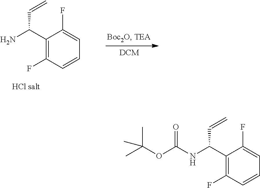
C1(C(NC(OC(C)(C)C)=O)C=C)=C(F)C=CC=C1F.C1(C(N)C=C)=C(F)C=CC=C1F
